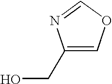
C1(CO)=COC=N1
